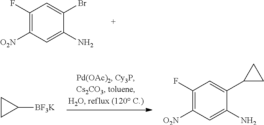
C1(F)=C([O2N])C=C(N)C(Br)=C1.C1([BF3K])CC1.C1(F)=C([O2N])C=C(N)C(C2CC2)=C1
